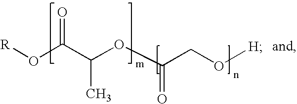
[R]OC(C(C)OC(CO[H])=O)=O
